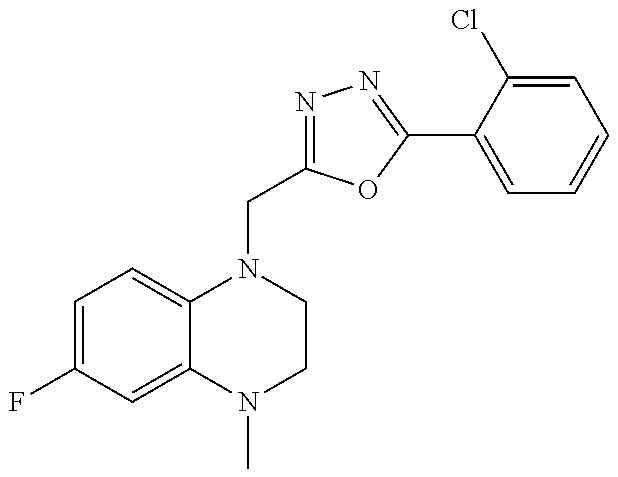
C1=C(F)C=C2C(=C1)N(CC1=NN=C(C3=CC=CC=C3Cl)O1)CCN2C
